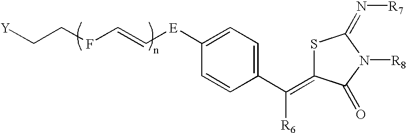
[Y]CCFC=C[E]C1=CC=C(C([R6])=C2SC(=N[R7])N([R8])C2=O)C=C1
